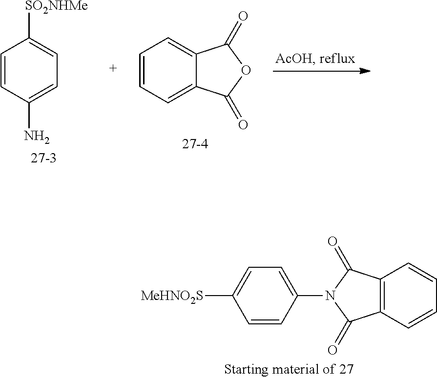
C1=CC(N2C(=O)C3=C(C2=O)C=CC=C3)=CC=C1[MeHNO2S].C1=CC(N)=CC=C1[SO2NHMe].C1=CC=C2C(=C1)C(=O)OC2=O
